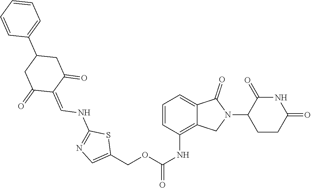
C1=CC(NC(=O)OCC2=CN=C(NC=C3C(=O)CC(C4=CC=CC=C4)CC3=O)S2)=C2C(=C1)C(=O)N(C1CCC(=O)NC1=O)C2
